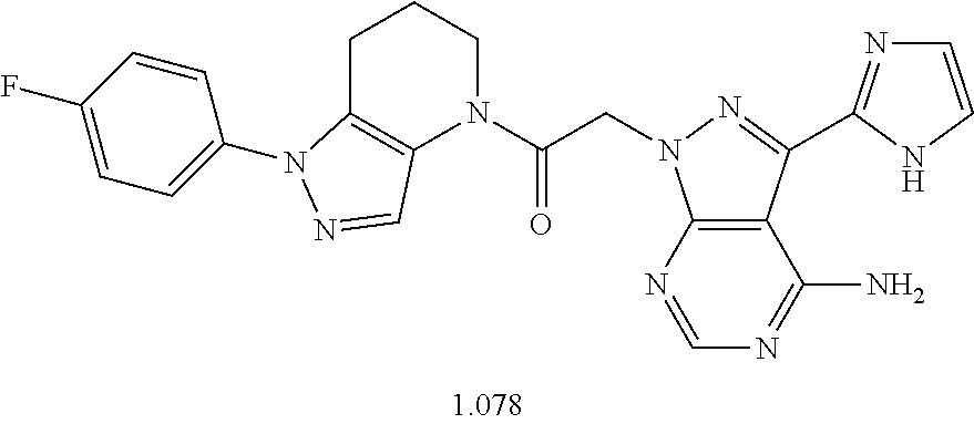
C1C2=C(N(C(CN3C4=C(C(C5=NC=CN5)=N3)C(N)=NC=N4)=O)CC1)C=NN2C1=CC=C(F)C=C1
